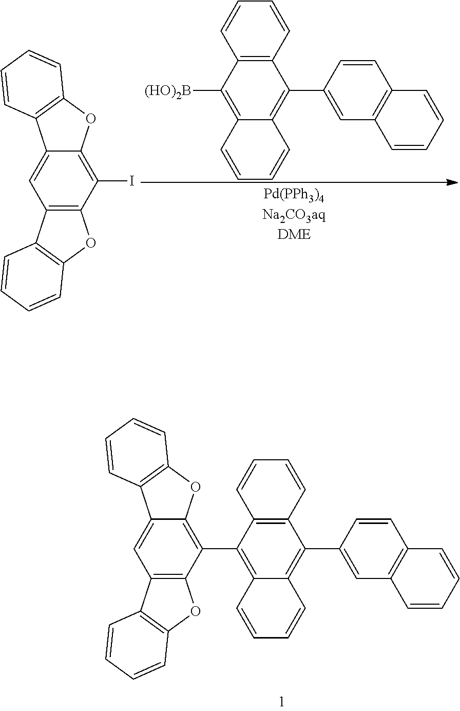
C12=C(C(C3=C4C(=C(C5=CC6=C(C=C5)C=CC=C6)C5=C3C=CC=C5)C=CC=C4)=C3C(=C1)C1=C(O3)C=CC=C1)OC1=C2C=CC=C1.C12=C(C=CC=C1)C(C1=CC3=C(C=C1)C=CC=C3)=C1C(=C2[(HO)2B])C=CC=C1.C12=C(C(I)=C3C(=C1)C1=C(O3)C=CC=C1)OC1=C2C=CC=C1
